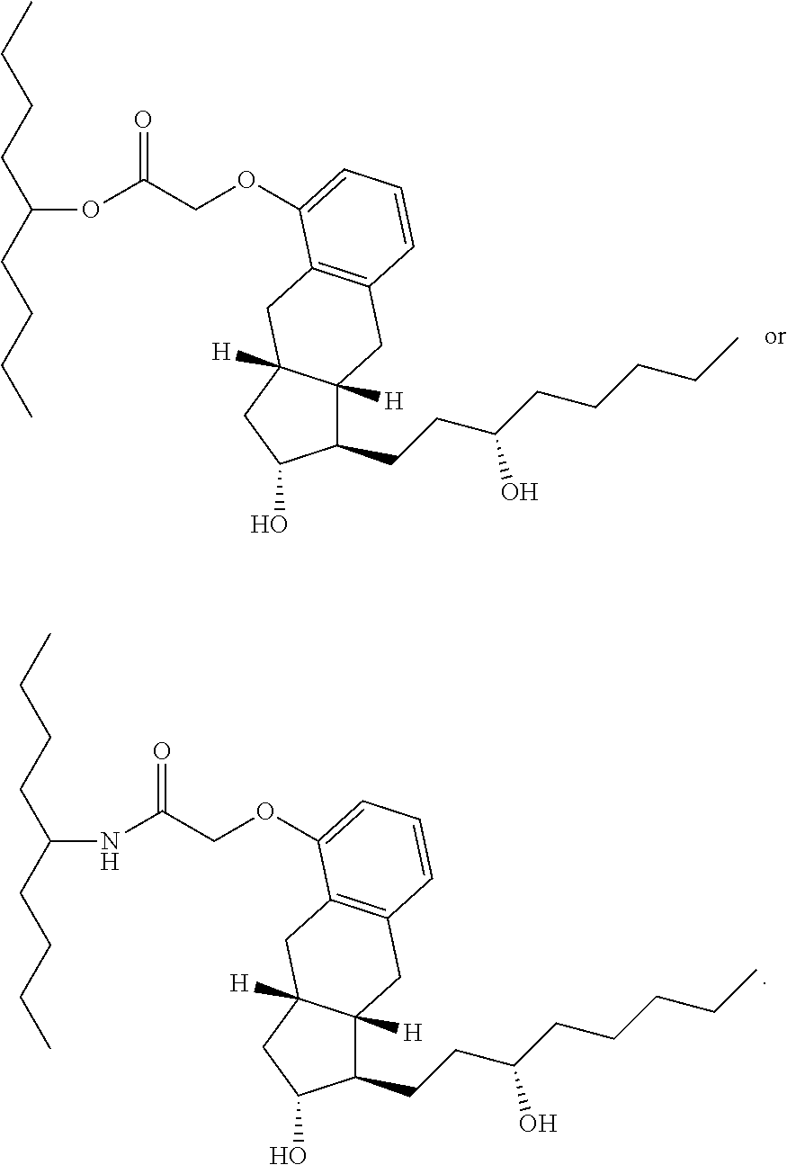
C(OC(COC1=CC=CC2=C1CC1([H])C([H])(C(CCC(CCCCC)O)C(O)C1)C2)=O)(CCCC)CCCC.C(NC(COC1=CC=CC2=C1CC1([H])C([H])(C(CCC(CCCCC)O)C(O)C1)C2)=O)(CCCC)CCCC
